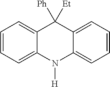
C1=CC=C2C(=C1)C([Ph])([Et])C1=CC=CC=C1N2[H]
